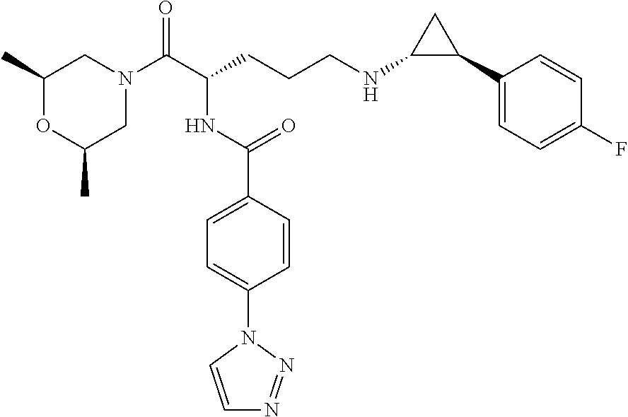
C1(C)OC(C)CN(C(C(CCCNC2C(C3=CC=C(F)C=C3)C2)NC(C2=CC=C(N3C=CN=N3)C=C2)=O)=O)C1
